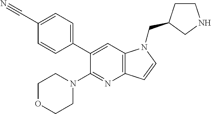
C1(C2=CC=C(C#N)C=C2)=CC2=C(N=C1N1CCOCC1)C=CN2CC1CCNC1
